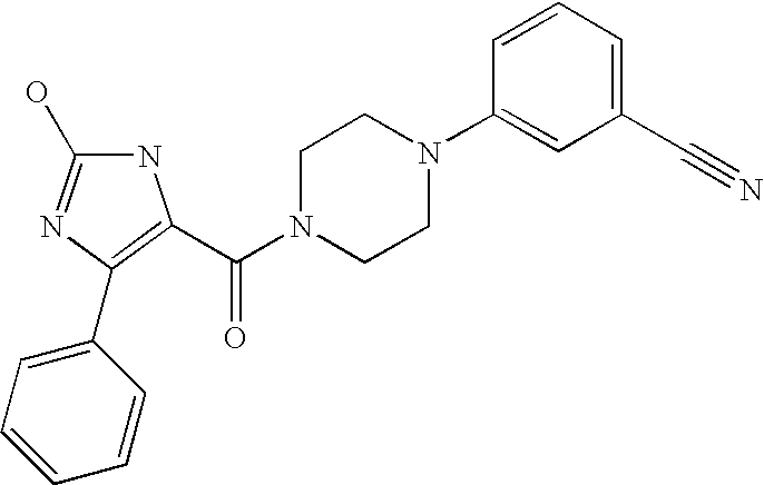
N1C(O)=NC(C2=CC=CC=C2)=C1C(N1CCN(C2=CC(C#N)=CC=C2)CC1)=O
